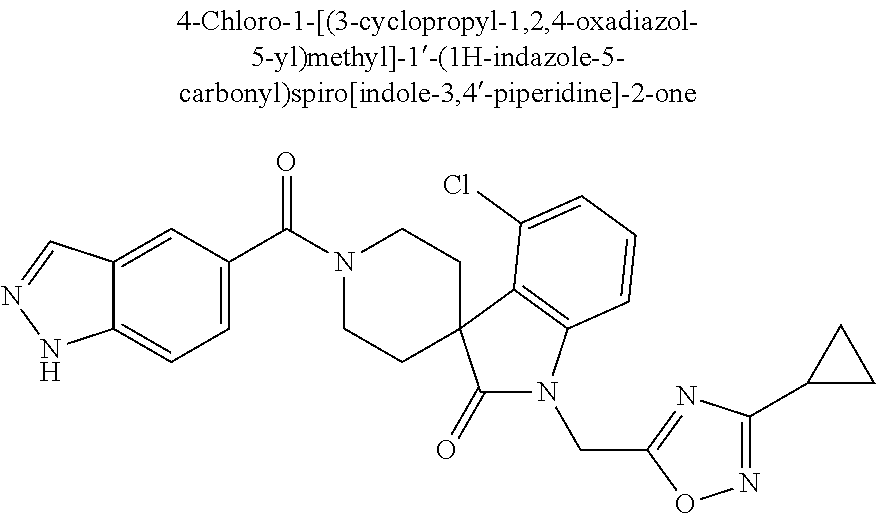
N1(C(C2=CC=C3C(=C2)C=NN3)=O)CCC2(CC1)C(=O)N(CC1=NC(C3CC3)=NO1)C1=C2C(Cl)=CC=C1
